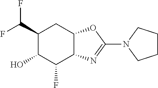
C1(C(F)F)C(O)C(F)C2C(C1)OC(N1CCCC1)=N2
